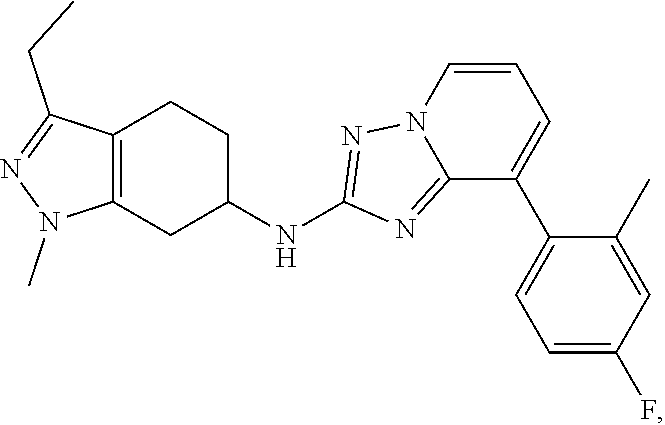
C12=C(CC(NC3=NN4C(=N3)C(C3=CC=C(F)C=C3C)=CC=C4)CC1)N(C)N=C2CC
